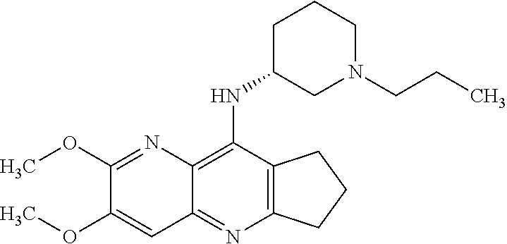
C12=C(C(NC3CN(CCC)CCC3)=C3C(=N1)C=C(OC)C(OC)=N3)CCC2
